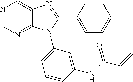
N1=CN=C2C(=C1)N=C(C1=CC=CC=C1)N2C1=CC=CC(NC(C=C)=O)=C1
